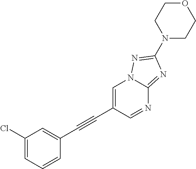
C1(Cl)=CC=CC(C#CC2=CN3C(=NC(N4CCOCC4)=N3)N=C2)=C1
